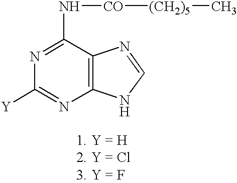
N1=C(N[CO][(CH2)5]C)C2=C(N=C1[Y])NC=N2
